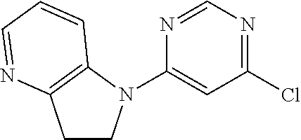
C1CN(C2=CC(Cl)=NC=N2)C2=C1N=CC=C2
